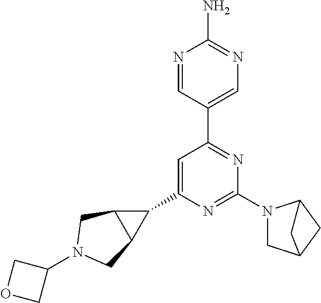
C1(C2=CC(C3=CN=C(N)N=C3)=NC(N3CC4CC3C4)=N2)C2C1CN(C1COC1)C2
